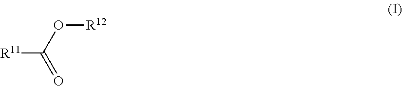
[R11]C(O[R12])=O
